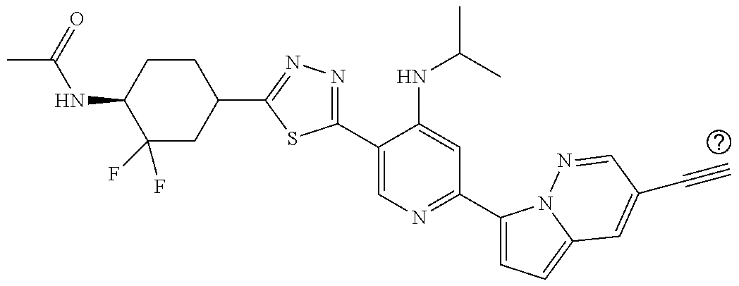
C1(F)(F)CC(C2=NN=C(C3=CN=C(C4=CC=C5N4N=CC(C#C)=C5)C=C3NC(C)C)S2)CCC1NC(C)=O
